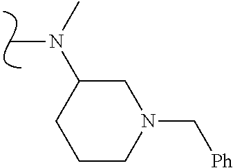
CN(C1CN(C[Ph])CCC1)C
